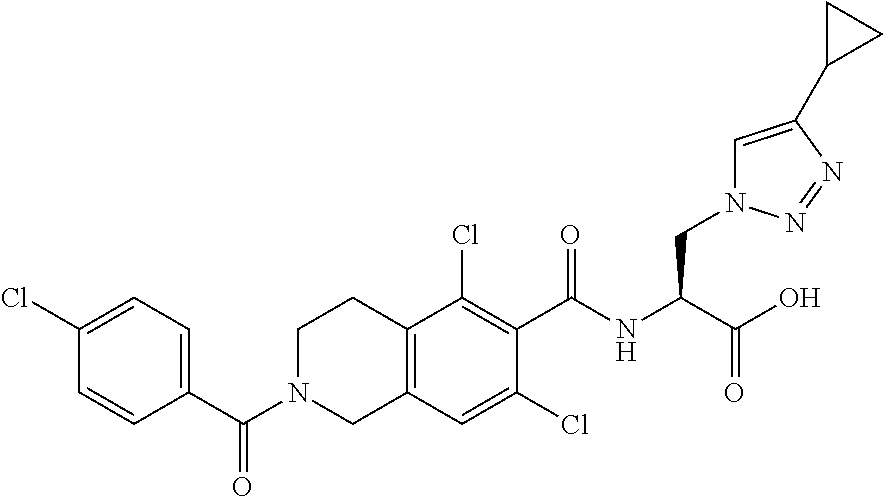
C12=C(C=C(Cl)C(C(NC(C(O)=O)CN3C=C(C4CC4)N=N3)=O)=C1Cl)CN(C(C1=CC=C(Cl)C=C1)=O)CC2
